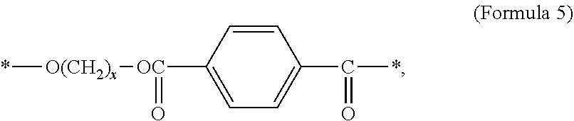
*[O(CH2)x][OC](C1=CC=C(C(*)=O)C=C1)=O
